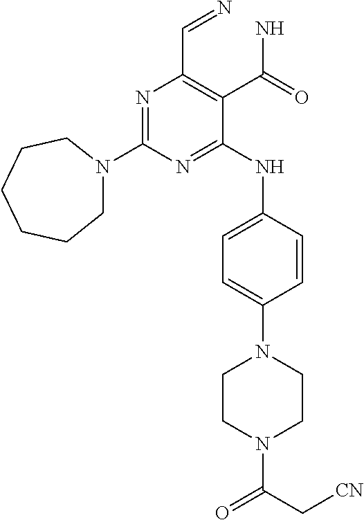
N1=C(N2CCCCCC2)N=C(NC2=CC=C(N3CCN(C(=O)C[CN])CC3)C=C2)C(C(N)=O)=C1C=N
